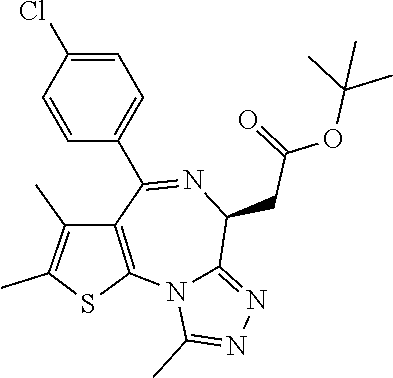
C1=C(Cl)C=CC(C2=NC(CC(OC(C)(C)C)=O)C3=NN=C(C)N3C3=C2C(C)=C(C)S3)=C1
